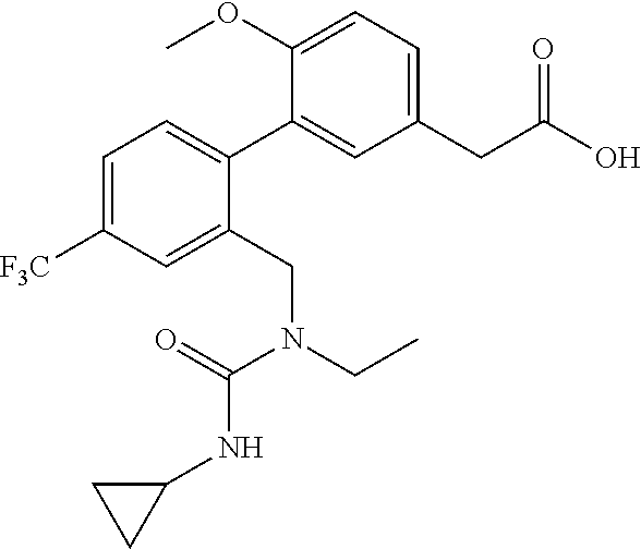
C1(CC(O)=O)=CC=C(OC)C(C2=CC=C([F3C])C=C2CN(CC)C(=O)NC2CC2)=C1
